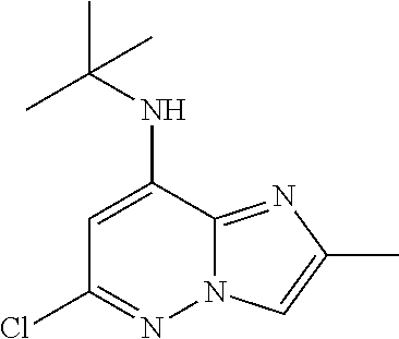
C1=C(NC(C)(C)C)C2=NC(C)=CN2N=C1Cl
